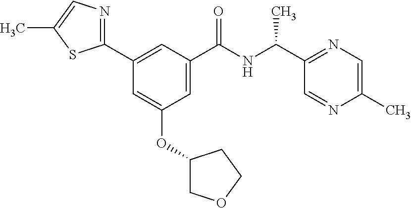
C1=C(C(NC(C2=NC=C(C)N=C2)C)=O)C=C(C2=NC=C(C)S2)C=C1OC1COCC1
